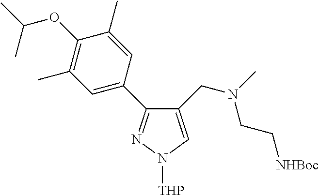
C1(C2=NN([THP])C=C2CN(C)CC[NHBoc])=CC(C)=C(OC(C)C)C(C)=C1
